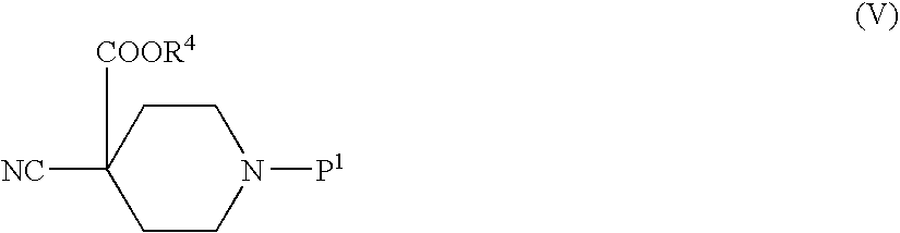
C1([NC])([COOR4])CCN([P1])CC1
